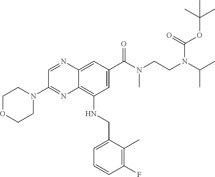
C1OCCN(C2=NC3=C(NCC4=CC=CC(F)=C4C)C=C(C(N(CCN(C(C)C)C(OC(C)(C)C)=O)C)=O)C=C3N=C2)C1
